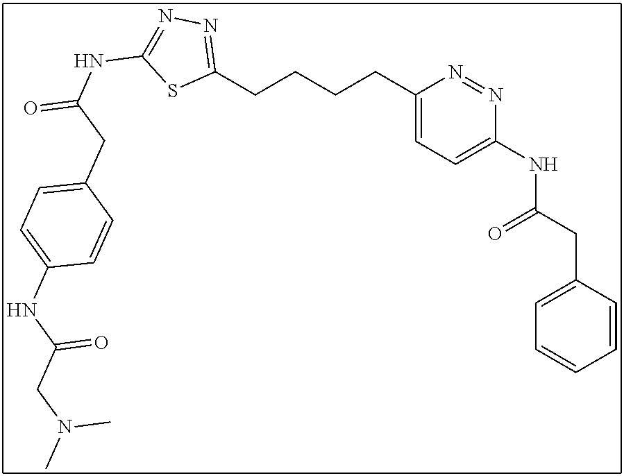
C1(CCCCC2=CC=C(NC(CC3=CC=CC=C3)=O)N=N2)=NN=C(NC(=O)CC2=CC=C(NC(CN(C)C)=O)C=C2)S1
